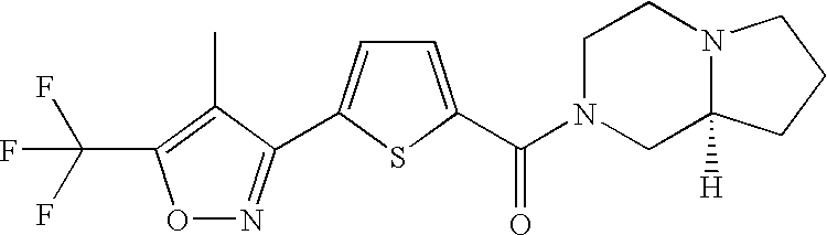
O1N=C(C2=CC=C(C(N3CC4([H])N(CC3)CCC4)=O)S2)C(C)=C1C(F)(F)F
